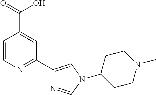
C1=CN=C(C2=CN(C3CCN(C)CC3)C=N2)C=C1C(=O)O
